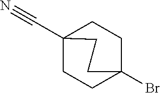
C1CC2(C#N)CCC1(Br)CC2
